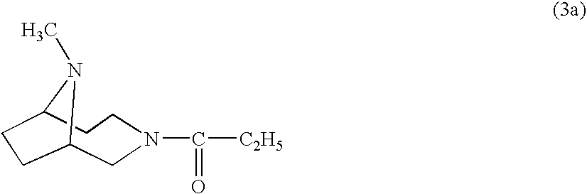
C12CN(C([C2H5])=O)CCC(N1C)CC2
